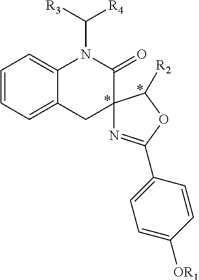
C1=CC=C2C(=C1)N(C([R3])[R4])C(=O)C1(C2)N=C(C2=CC=C([OR1])C=C2)OC1[R2]
